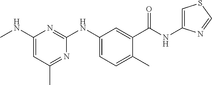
C1(C(NC2=CSC=N2)=O)=CC(NC2=NC(NC)=CC(C)=N2)=CC=C1C
